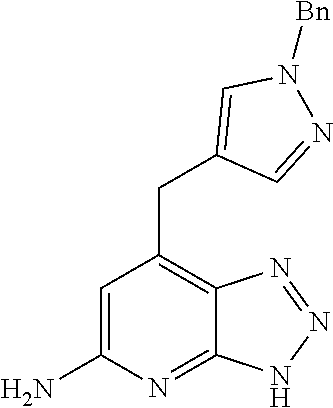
C1=C(N)N=C2C(=C1CC1=CN([Bn])N=C1)N=NN2
